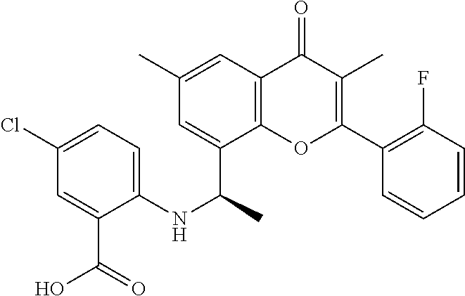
C1(C)=CC2=C(C(C(NC3=CC=C(Cl)C=C3C(O)=O)C)=C1)OC(C1=C(F)C=CC=C1)=C(C)C2=O
